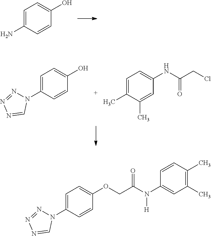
C1=C(N)C=CC(O)=C1.C1=C(N2N=NN=C2)C=CC(O)=C1.C1=C(C)C(C)=CC(NC(CCl)=O)=C1.C1=C(N2N=NN=C2)C=CC(OCC(N(C2=CC(C)=C(C)C=C2)[H])=O)=C1
